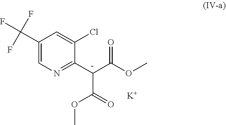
C1(C(F)(F)F)=CN=C([C-](C(OC)=O)C(=O)OC)C(Cl)=C1.[K]
